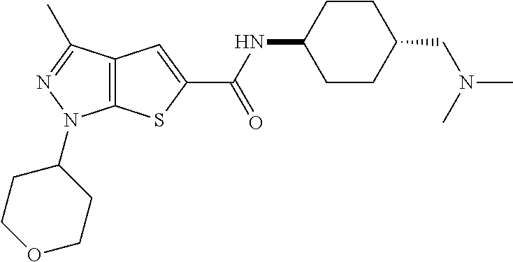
C12=C(C(C)=NN1C1CCOCC1)C=C(C(NC1CCC(CN(C)C)CC1)=O)S2
